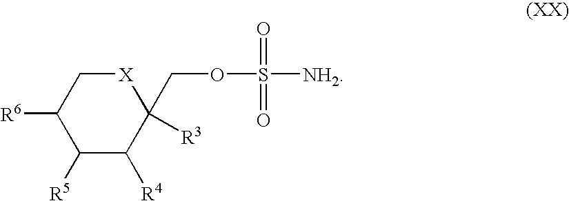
C1([R6])C([R5])C([R4])C(COS([NH2])(=O)=O)([R3])[X]C1
